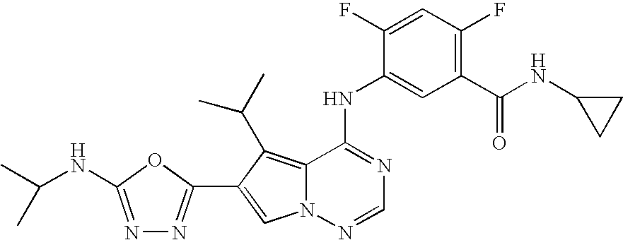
C12=C(C(C)C)C(C3=NN=C(NC(C)C)O3)=CN1N=CN=C2NC1=CC(C(NC2CC2)=O)=C(F)C=C1F
